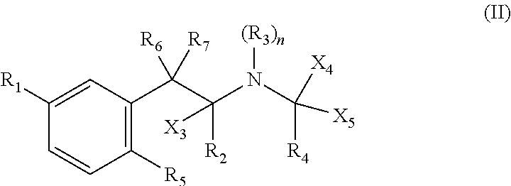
C1([R5])=C(C(C(N(C([R4])([X5])[X4])[(R3)n])([R2])[X3])([R6])[R7])C=C([R1])C=C1
